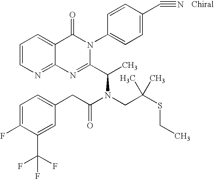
C12=NC=CC=C1C(=O)N(C1=CC=C(C#N)C=C1)C(C(C)N(CC(SCC)(C)C)C(CC1=CC=C(F)C(C(F)(F)F)=C1)=O)=N2
